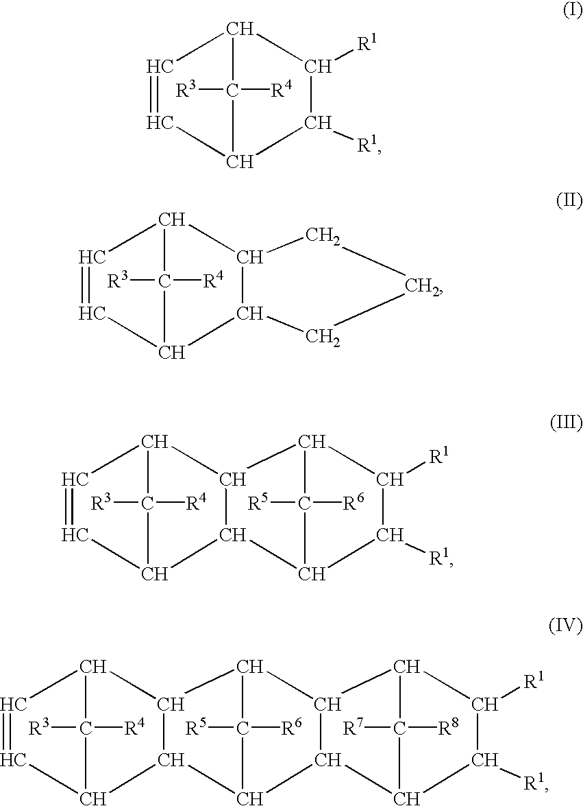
C12C([R1])C([R1])C(C1([R3])[R4])C=C2.C12C3C(C(C1([R3])[R4])C=C2)CCC3.C12C([R3])([R4])C(C=C1)C1C3C([R5])([R6])C(C([R1])C3[R1])C21.C12C([R3])([R4])C(C=C1)C1C3C([R5])([R6])C(C21)C1C2C([R1])C([R1])C(C2([R7])[R8])C31
